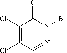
C1(Cl)=C(Cl)C=NN([Bn])C1=O
